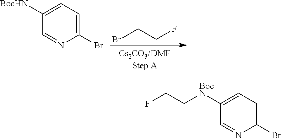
BrCCF.C1([BocHN])=CC=C(Br)N=C1.C1([BocN]CCF)=CC=C(Br)N=C1
